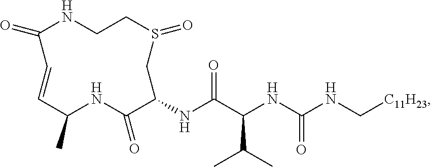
O=C1NCCS(=O)CC(NC(C(NC(=O)NC[C11H23])C(C)C)=O)C(=O)NC(C)C=C1
